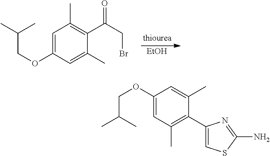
C1(C)=CC(OCC(C)C)=CC(C)=C1C(CBr)=O.[EtOH].C1(C)=CC(OCC(C)C)=CC(C)=C1C1=CSC(N)=N1
